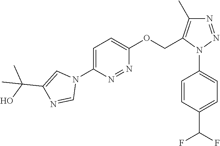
C1=CC(N2N=NC(C)=C2COC2=CC=C(N3C=C(C(O)(C)C)N=C3)N=N2)=CC=C1C(F)F
